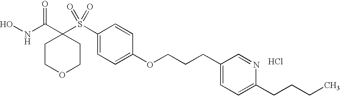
N(C(C1(S(C2=CC=C(OCCCC3=CC=C(CCCC)N=C3)C=C2)(=O)=O)CCOCC1)=O)O.Cl
